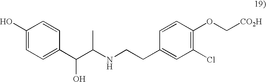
C1(O)=CC=C(C(C(NCCC2=CC(Cl)=C(OC[CO2H])C=C2)C)O)C=C1
